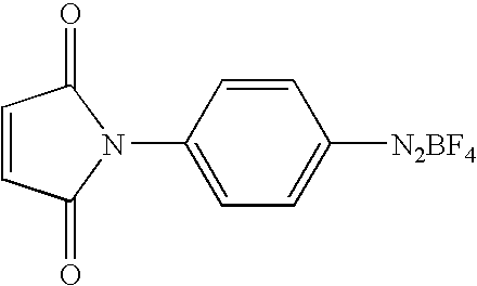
C1=CC(=O)N(C2=CC=C([N2BF4])C=C2)C1=O
